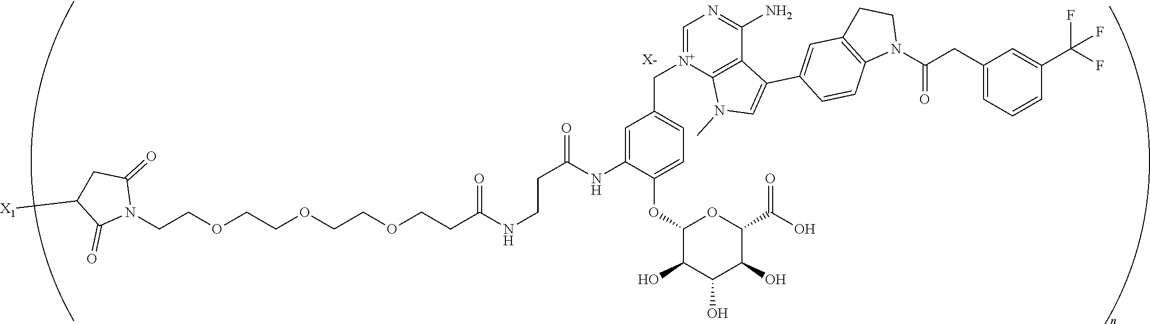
C(COCCOCCOCCC(NCCC(=O)NC1=CC(C[N+]2=CN=C(N)C3=C2N(C)C=C3C2=CC3=C(C=C2)N(C(CC2=CC=CC(C(F)(F)F)=C2)=O)CC3)=CC=C1OC1C(O)C(O)C(O)C(C(O)=O)O1)=O)N1C(=O)CC([X1])C1=O.[X-]
